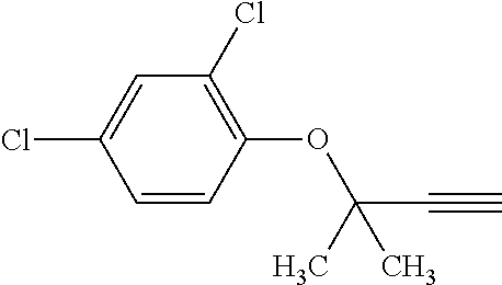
C1(OC(C#C)(C)C)=C(Cl)C=C(Cl)C=C1
